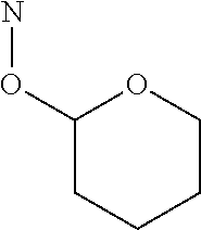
C1(ON)CCCCO1
